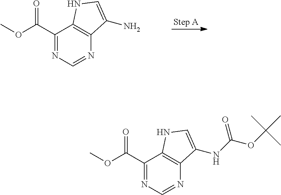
C1(C(OC)=O)=NC=NC2=C1NC=C2N.C1(C(OC)=O)=NC=NC2=C1NC=C2NC(OC(C)(C)C)=O
